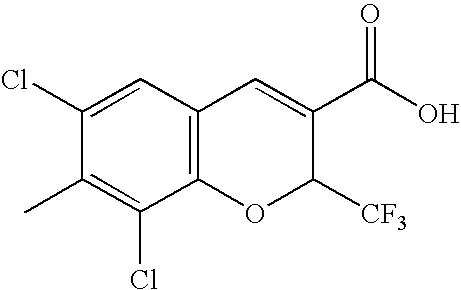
C1(Cl)=CC2=C(C(Cl)=C1C)OC([CF3])C(C(O)=O)=C2
